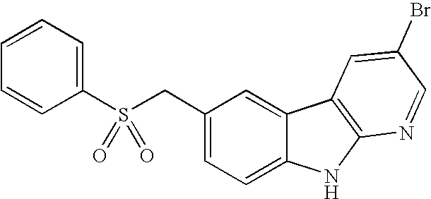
C1(CS(C2=CC=CC=C2)(=O)=O)=CC=C2C(=C1)C1=C(N2)N=CC(Br)=C1
